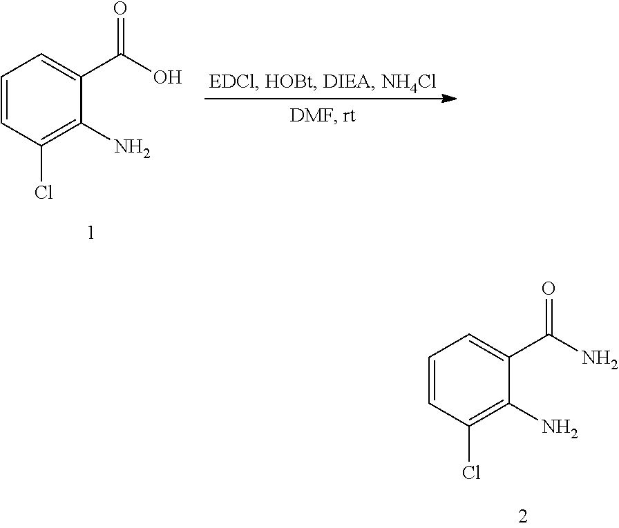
C1=CC(Cl)=C(N)C(C(O)=O)=C1.C1=CC(Cl)=C(N)C(C(N)=O)=C1
